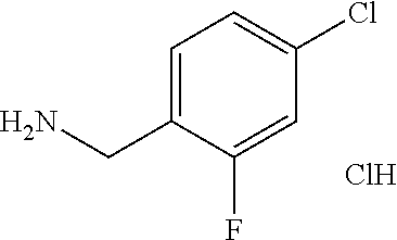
C1=C(CN)C(F)=CC(Cl)=C1.Cl
